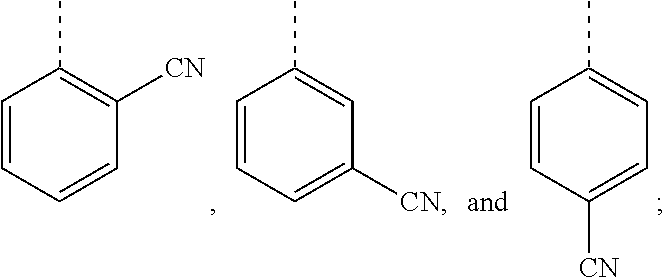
C1=CC=C([CN])C=C1C.C1=CC([CN])=CC=C1C.C1=CC=CC([CN])=C1C
